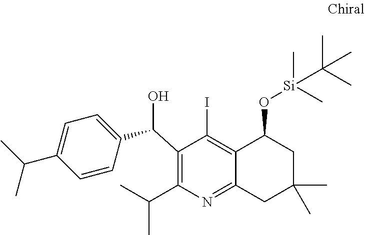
C1(C(O)C2=CC=C(C(C)C)C=C2)=C(C(C)C)N=C2C(=C1I)C(O[Si](C)(C(C)(C)C)C)CC(C)(C)C2
